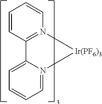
C1=C2N(=CC=C1)[Ir(PF6)3]N1=C2C=CC=C1
